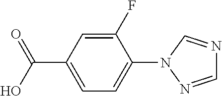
C1(F)=CC(C(O)=O)=CC=C1N1N=CN=C1
